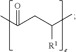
CC(=O)CC(C)[R1]
